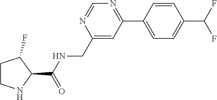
C1CNC(C(NCC2=CC(C3=CC=C(C(F)F)C=C3)=NC=N2)=O)C1F
